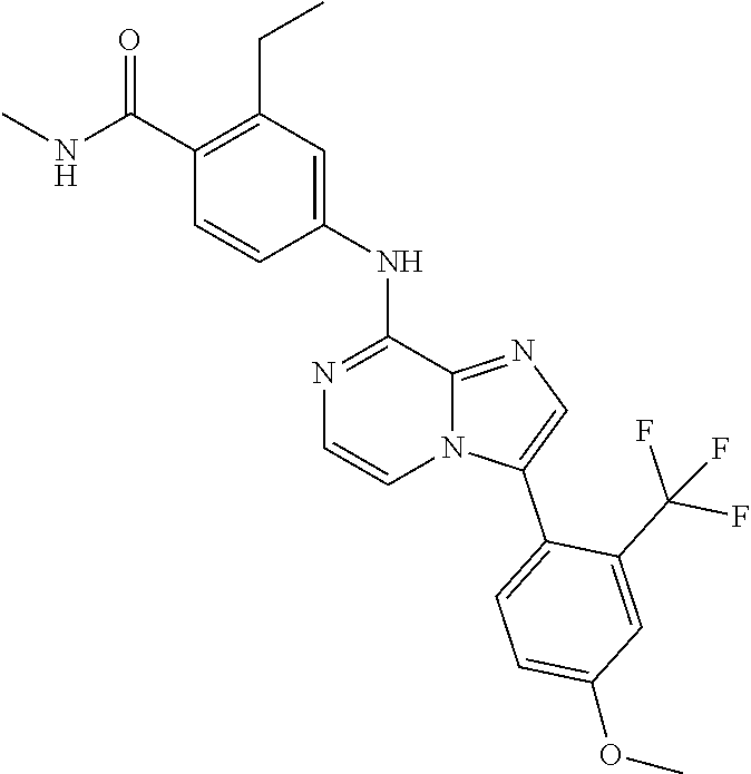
C1(C(NC)=O)=C(CC)C=C(NC2=NC=CN3C2=NC=C3C2=CC=C(OC)C=C2C(F)(F)F)C=C1
